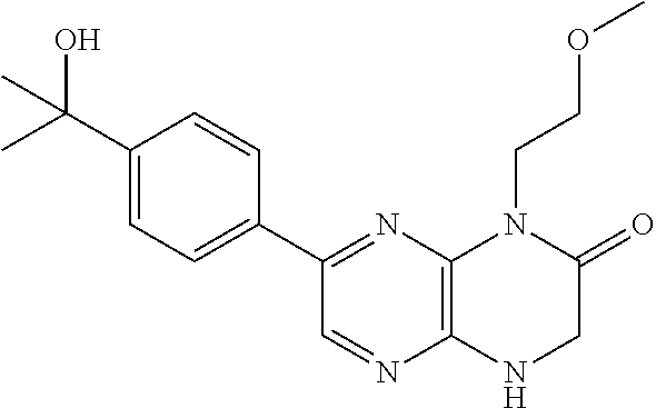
C1(C2=NC3=C(N=C2)NCC(=O)N3CCOC)=CC=C(C(O)(C)C)C=C1
